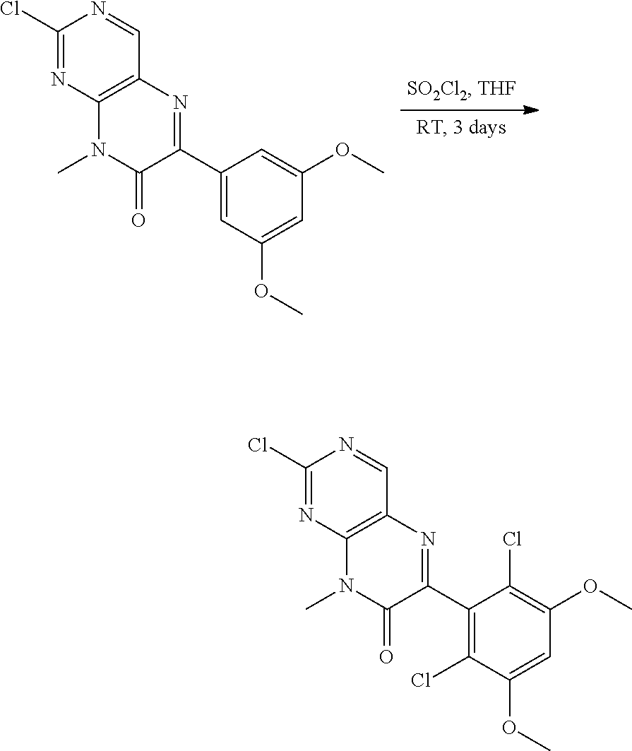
C1(Cl)=NC2=C(C=N1)N=C(C1=CC(OC)=CC(OC)=C1)C(=O)N2C.C1(Cl)=NC2=C(C=N1)N=C(C1=C(Cl)C(OC)=CC(OC)=C1Cl)C(=O)N2C
